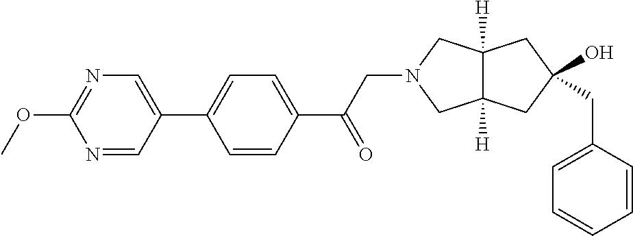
C1(C2=CN=C(OC)N=C2)=CC=C(C(CN2CC3([H])C([H])(C2)CC(CC2=CC=CC=C2)(O)C3)=O)C=C1
